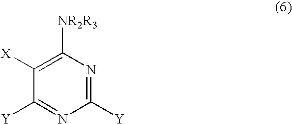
C1([X])=C([NR2R3])N=C([Y])N=C1[Y]
